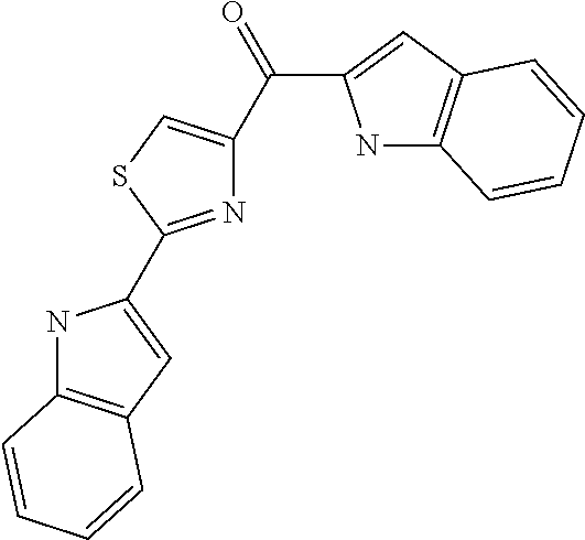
N1C2=C(C=C1C(=O)C1=CSC(C3=CC4=C(N3)C=CC=C4)=N1)C=CC=C2
